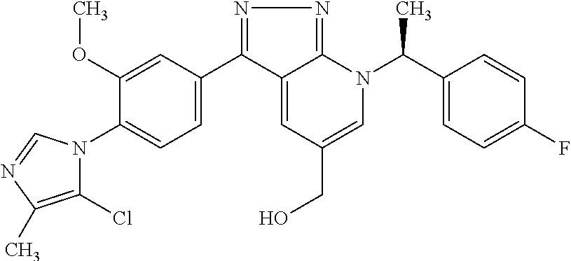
C1(C2=NN=C3C2=CC(CO)=CN3C(C2=CC=C(F)C=C2)C)=CC=C(N2C(Cl)=C(C)N=C2)C(OC)=C1
